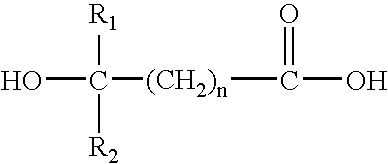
C([(CH2)n]C(O)([R1])[R2])(=O)O
